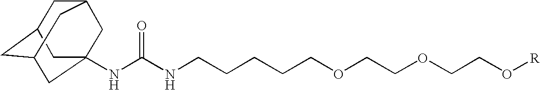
N(C(NCCCCCOCCOCCO[R])=O)C12CC3CC(CC(C1)C3)C2
